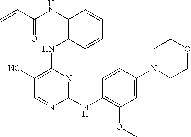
N(C1=C(NC2=C([NC])C=NC(NC3=C(OC)C=C(N4CCOCC4)C=C3)=N2)C=CC=C1)C(C=C)=O
